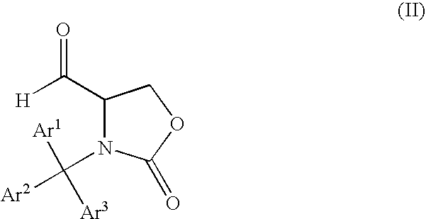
[H]C(=O)C1N(C([Ar3])([Ar1])[Ar2])C(=O)OC1
